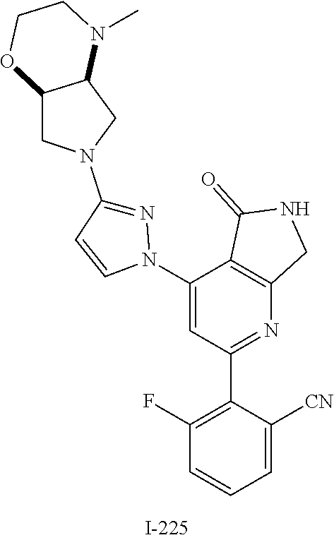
C1(F)=C(C2=NC3=C(C(N4N=C(N5CC6C(C5)OCCN6C)C=C4)=C2)C(=O)NC3)C([CN])=CC=C1
